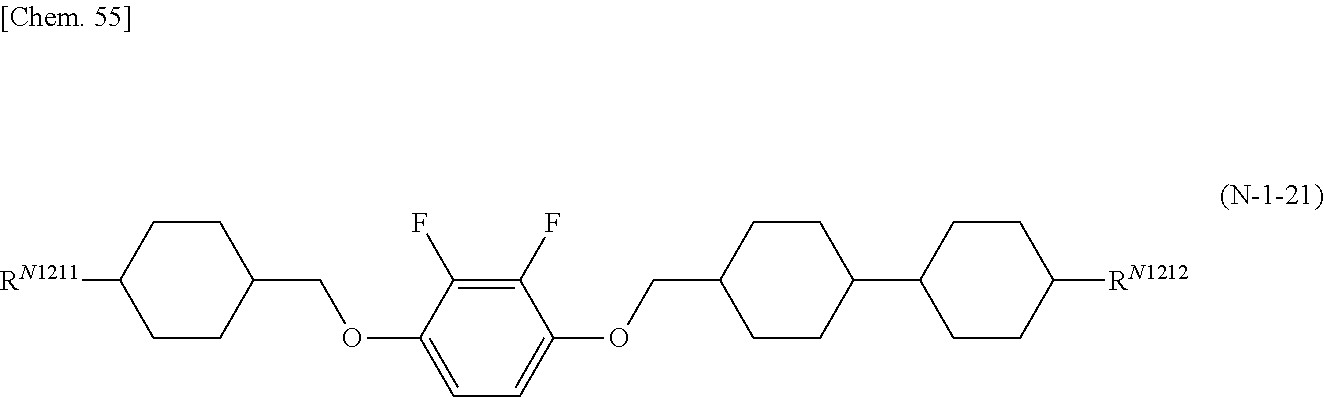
[RN1211]C1CCC(COC2=CC=C(OCC3CCC(C4CCC([RN1212])CC4)CC3)C(F)=C2F)CC1
